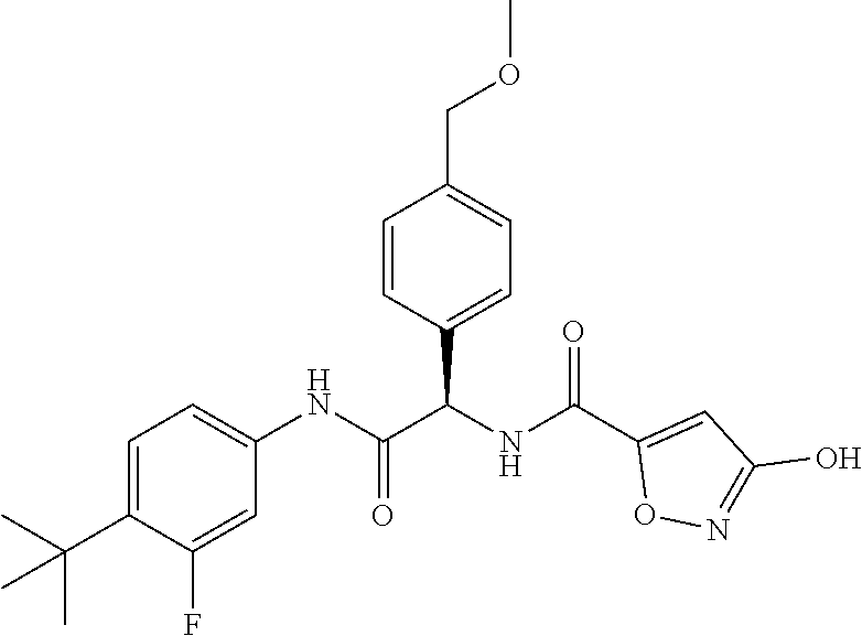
C1=C(C(C)(C)C)C(F)=CC(NC(=O)C(NC(C2=CC(O)=NO2)=O)C2=CC=C(COC)C=C2)=C1
